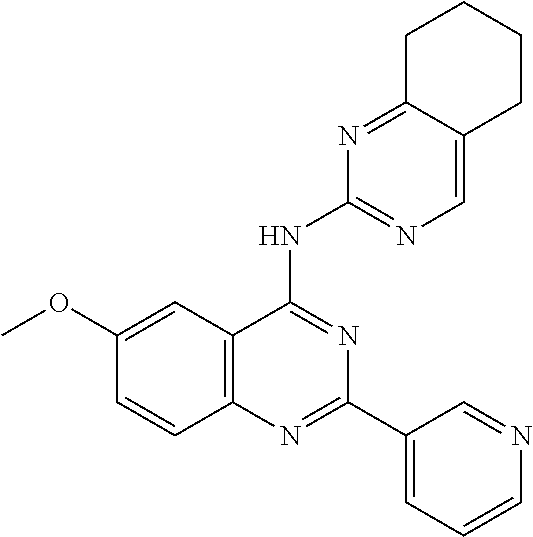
C1(OC)=CC2=C(C=C1)N=C(C1=CC=CN=C1)N=C2NC1=NC=C2C(=N1)CCCC2
